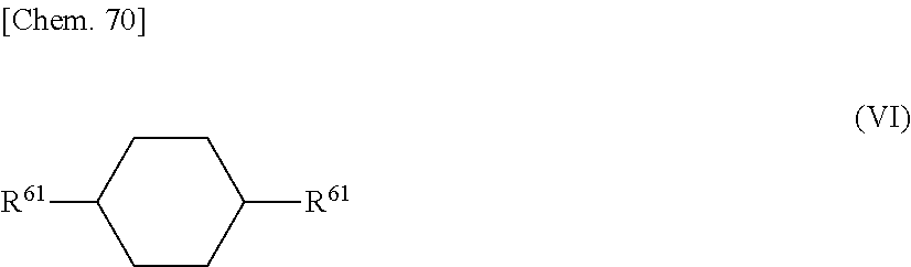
[R61]C1CCC([R61])CC1
